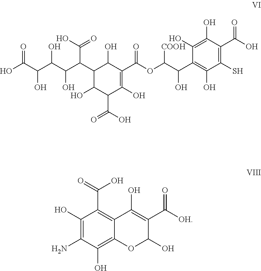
C1(C(C(C(C(C(O)=O)O)O)O)C(=O)O)C(O)C(C(O)=O)C(O)=C(C(OC(C(C2=C(O)C(S)=C(C(O)=O)C(O)=C2O)O)[COOH])=O)C1O.C1(O)=C(N)C(O)=C2C(=C1C(O)=O)C(O)=C(C([OH])=O)C(O)O2
